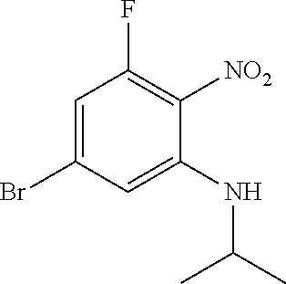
C1=C(Br)C=C(NC(C)C)C([NO2])=C1F
